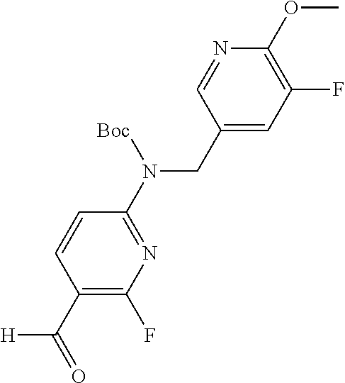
C1(N(CC2=CC(F)=C(OC)N=C2)[Boc])=NC(F)=C(C(=O)[H])C=C1
